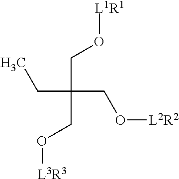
C(C(CO[L3R3])(CO[L2R2])CC)O[L1R1]
